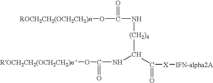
[ROCH2CH2(OCH2CH2)n]OC(N[(CH2)4]C(NC(O[ROCH2CH2(OCH2CH2)n])=O)C([X][IFN-alpha2A])=O)=O
